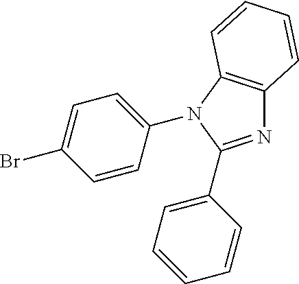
N1=C(C2=CC=CC=C2)N(C2=CC=C(Br)C=C2)C2=C1C=CC=C2
